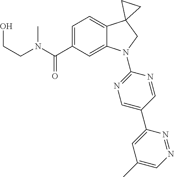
N(C(C1=CC=C2C(=C1)N(C1=NC=C(C3=CC(C)=CN=N3)C=N1)CC21CC1)=O)(C)CCO
